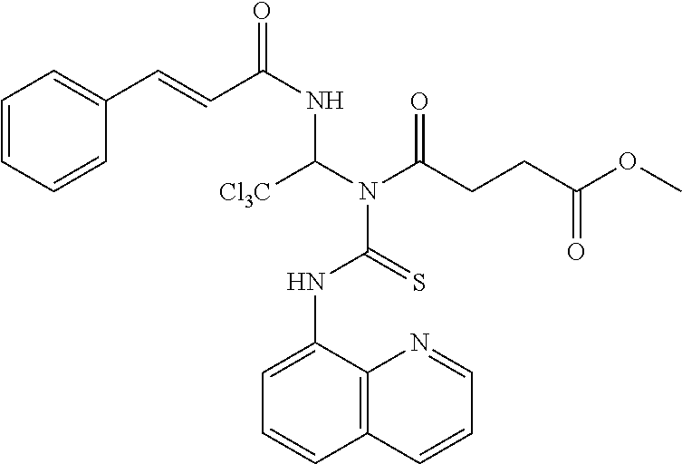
C1=CC2=C(C(NC(N(C(NC(C=CC3=CC=CC=C3)=O)[Cl3C])C(CCC(=O)OC)=O)=S)=C1)N=CC=C2
